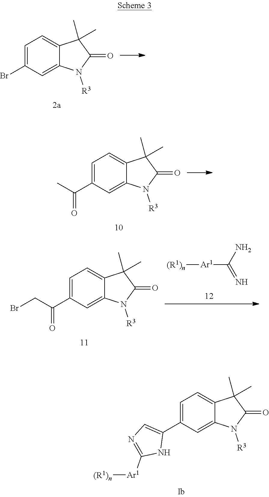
C1=C(C2=CN=C([Ar1][(R1)n])N2)C=C2C(=C1)C(C)(C)C(=O)N2[R3].C1=C(Br)C=C2C(=C1)C(C)(C)C(=O)N2[R3].C1=C(C(C)=O)C=C2C(=C1)C(C)(C)C(=O)N2[R3].C1=C(C(CBr)=O)C=C2C(=C1)C(C)(C)C(=O)N2[R3].[(R1)n][Ar1]C(=N)N
